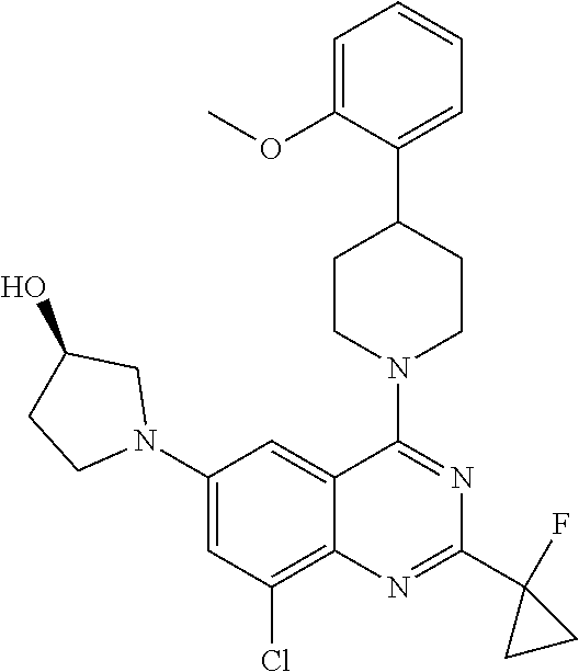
C1(N2CC(O)CC2)=CC(Cl)=C2C(=C1)C(N1CCC(C3=CC=CC=C3OC)CC1)=NC(C1(F)CC1)=N2
